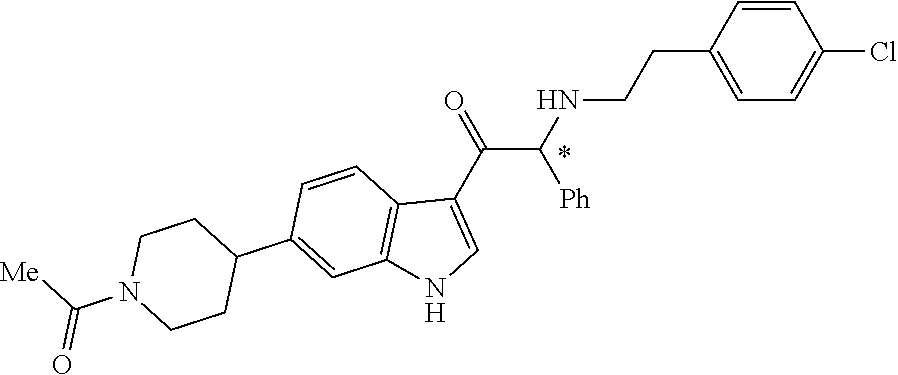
C1=CC(CCNC(C(C2=CNC3=C2C=CC(C2CCN(C([Me])=O)CC2)=C3)=O)[Ph])=CC=C1Cl
